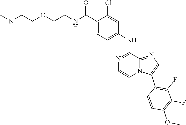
C1(C2=CN=C3N2C=CN=C3NC2=CC=C(C(NCCOCCN(C)C)=O)C(Cl)=C2)=C(F)C(F)=C(OC)C=C1
